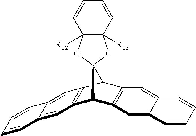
C12([R12])C([R13])(C=CC=C1)OC1(O2)C2C3=C(C1C1=C2C=C2C(=C1)C=CC=C2)C=C1C=CC=CC1=C3
